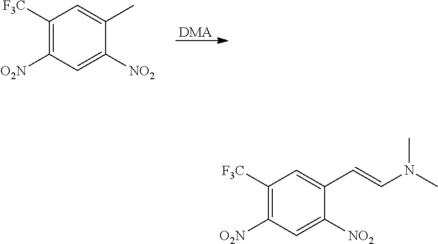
[DMA].C1([F3C])=C([O2N])C=C([NO2])C(C)=C1.C1([F3C])=C([O2N])C=C([NO2])C(C=CN(C)C)=C1
